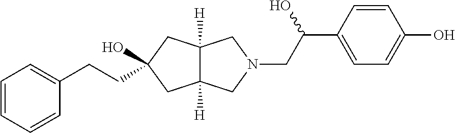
C1=CC=CC(CCC2(O)CC3([H])C([H])(C2)CN(CC(C2=CC=C(O)C=C2)O)C3)=C1
